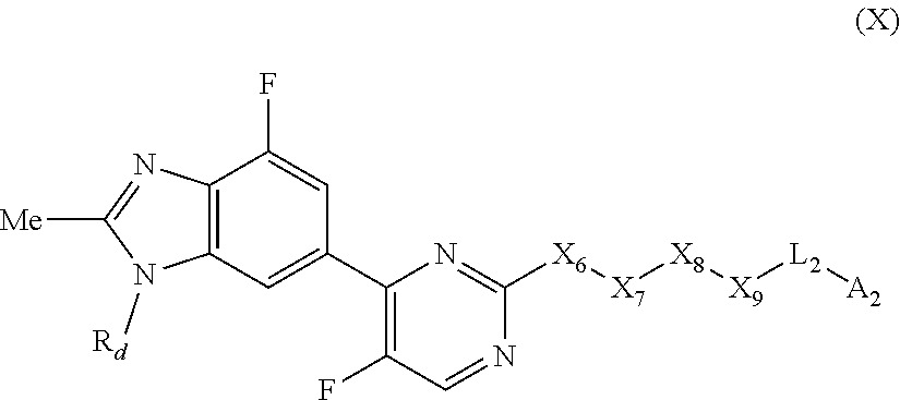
[X7]([X6]C1=NC(C2=CC3=C(N=C([Me])N3[Rd])C(F)=C2)=C(F)C=N1)[X8][X9][L2][A2]
